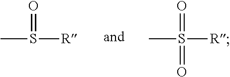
CS(=O)[R].CS(=O)([R])=O
